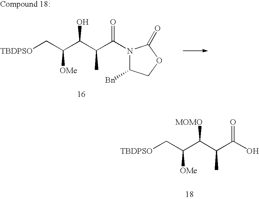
[TBDPSO]CC(C(C(C)C(N1C([Bn])COC1=O)=O)O)[OMe].[TBDPSO]CC(C(C(C)C(O)=O)[MOMO])[OMe]
